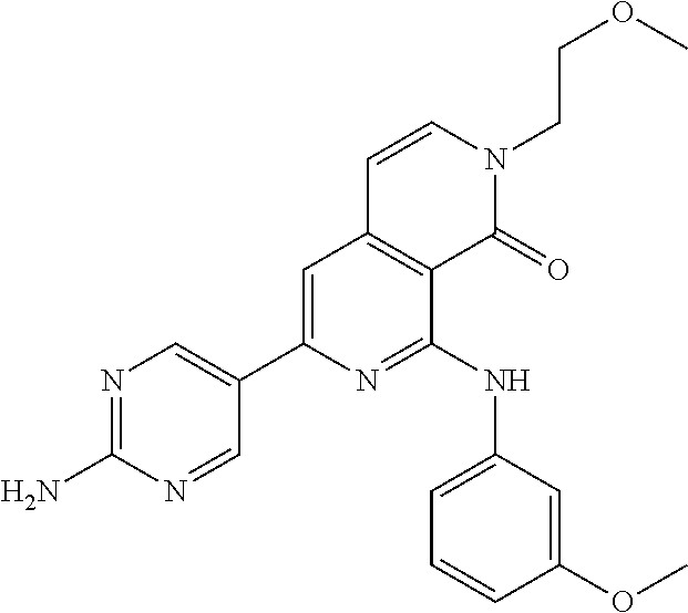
N1=C(N)N=CC(C2=CC3=C(C(NC4=CC=CC(OC)=C4)=N2)C(=O)N(CCOC)C=C3)=C1
